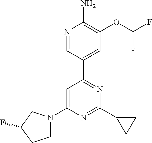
N1=CC(C2=NC(C3CC3)=NC(N3CCC(F)C3)=C2)=CC(OC(F)F)=C1N
